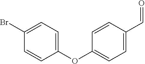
C1(OC2=CC=C(C=O)C=C2)=CC=C(Br)C=C1
